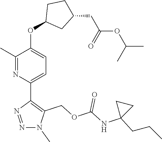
C1(C)=NC(C2=C(COC(NC3(CCC)CC3)=O)N(C)N=N2)=CC=C1OC1CC(CC(OC(C)C)=O)CC1
